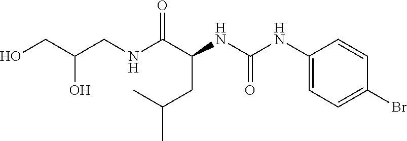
N(C(C(NC(NC1=CC=C(Br)C=C1)=O)CC(C)C)=O)CC(CO)O
